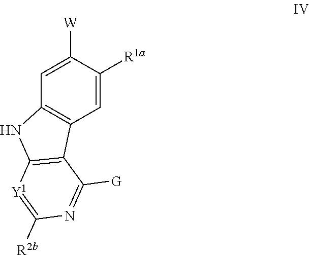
C1=C([R1a])C([W])=CC2=C1C1=C(N2)[Y1]=C([R2b])N=C1[G]
